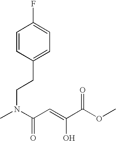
CN(C(C=C(O)C(OC)=O)=O)CCC1=CC=C(F)C=C1
